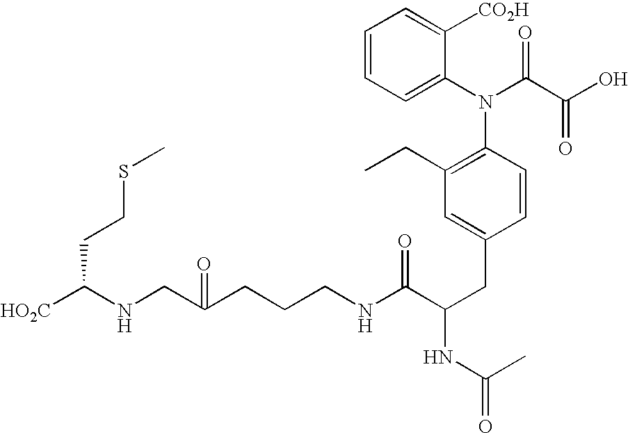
[HO2C]C(NCC(CCCNC(C(CC1=CC(CC)=C(N(C(=O)C(=O)O)C2=CC=CC=C2[CO2H])C=C1)NC(=O)C)=O)=O)CCSC
